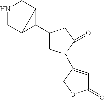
N1CC2C(C3CN(C4=CC(=O)OC4)C(=O)C3)C2C1
